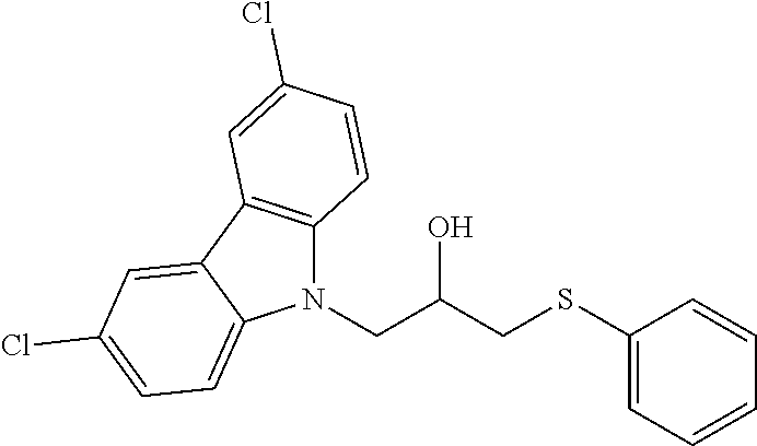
S(CC(CN1C2=C(C3=CC(Cl)=CC=C13)C=C(Cl)C=C2)O)C1=CC=CC=C1
